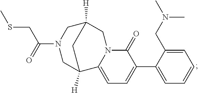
CSCC(=O)N1CC2([H])CN3C(=O)C(C4=CC=CC=C4CN(C)C)=CC=C3C([H])(C1)C2
